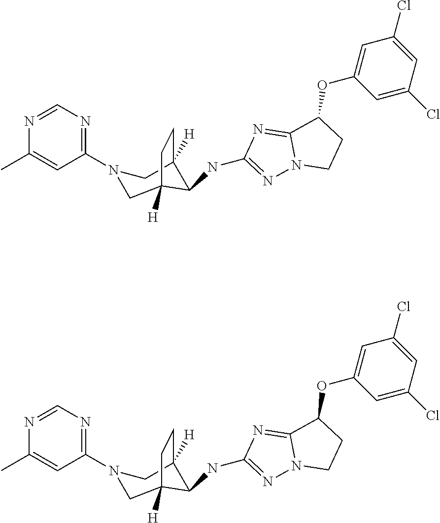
C1=NC(C)=CC(N2CC3([H])C(NC4=NN5C(=N4)C(OC4=CC(Cl)=CC(Cl)=C4)CC5)C([H])(C2)CC3)=N1.C1=NC(C)=CC(N2CC3([H])C(NC4=NN5C(=N4)C(OC4=CC(Cl)=CC(Cl)=C4)CC5)C([H])(C2)CC3)=N1
